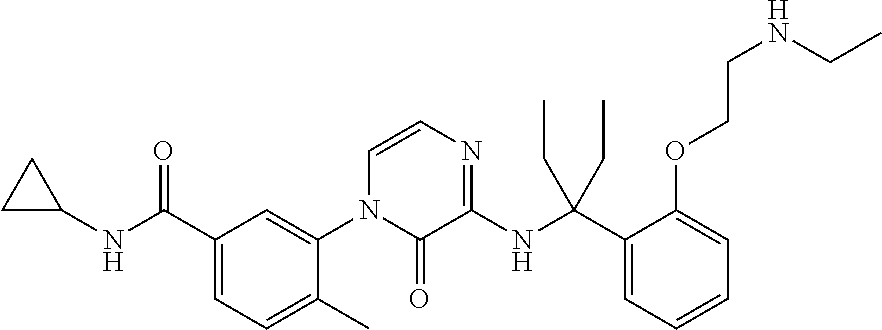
C1(C(NC2CC2)=O)=CC=C(C)C(N2C(=O)C(NC(C3=CC=CC=C3OCCNCC)(CC)CC)=NC=C2)=C1
